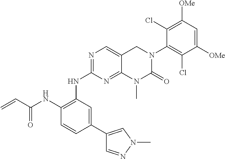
C1=CC(C2=CN(C)N=C2)=CC(NC2=NC=C3C(=N2)N(C)C(=O)N(C2=C(Cl)C([OMe])=CC([OMe])=C2Cl)C3)=C1NC(C=C)=O
